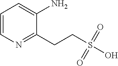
C1=CN=C(CCS(O)(=O)=O)C(N)=C1
